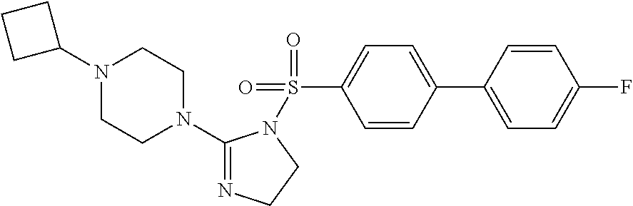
N1(C2CCC2)CCN(C2=NCCN2S(C2=CC=C(C3=CC=C(F)C=C3)C=C2)(=O)=O)CC1
